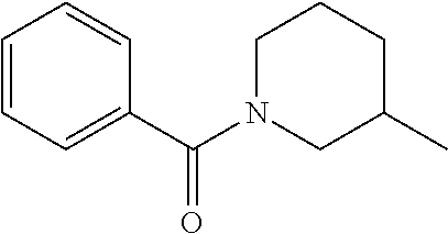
C1=CC=C(C(N2CC(C)CCC2)=O)C=C1
